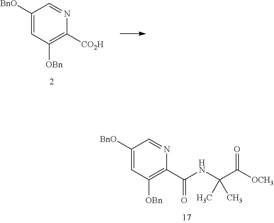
[BnO]C1=CC([OBn])=C(C(NC(C([OCH3])=O)(C)C)=O)N=C1.[BnO]C1=CC([OBn])=C([CO2H])N=C1
